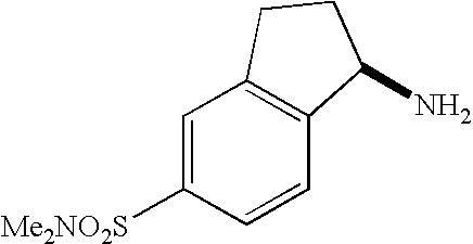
[Me2NO2S]C1=CC2=C(C=C1)C(N)CC2
